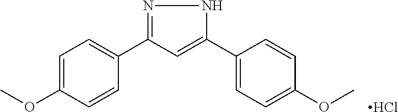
C1=C(OC)C=CC(C2=NNC(C3=CC=C(OC)C=C3)=C2)=C1.Cl
